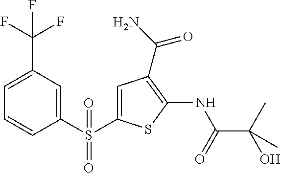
C1=C(S(C2=CC(C(F)(F)F)=CC=C2)(=O)=O)SC(NC(=O)C(O)(C)C)=C1C(=O)N
